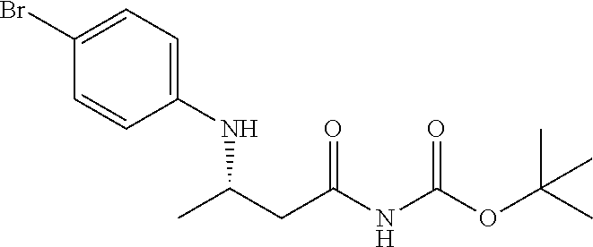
CC(CC(NC(OC(C)(C)C)=O)=O)NC1=CC=C(Br)C=C1
